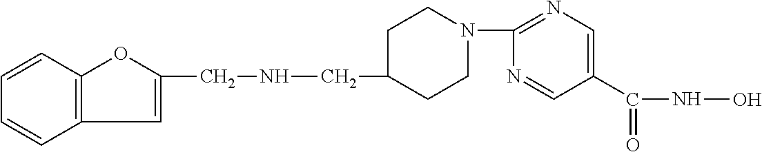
C1CN(C2=NC=C(C(=O)NO)C=N2)CCC1CNCC1=CC2=C(O1)C=CC=C2
